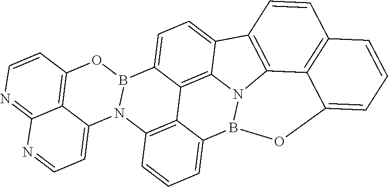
N12B3OC4=CC=CC5=C4C1=C(C1=CC=C4C(=C21)C1=C(C=CC=C31)N1B4OC2=C3C1=CC=NC3=NC=C2)C=C5
